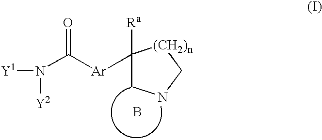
B.C1NC[(CH2)n]C1([Ra])[Ar]C(N([Y1])[Y2])=O
